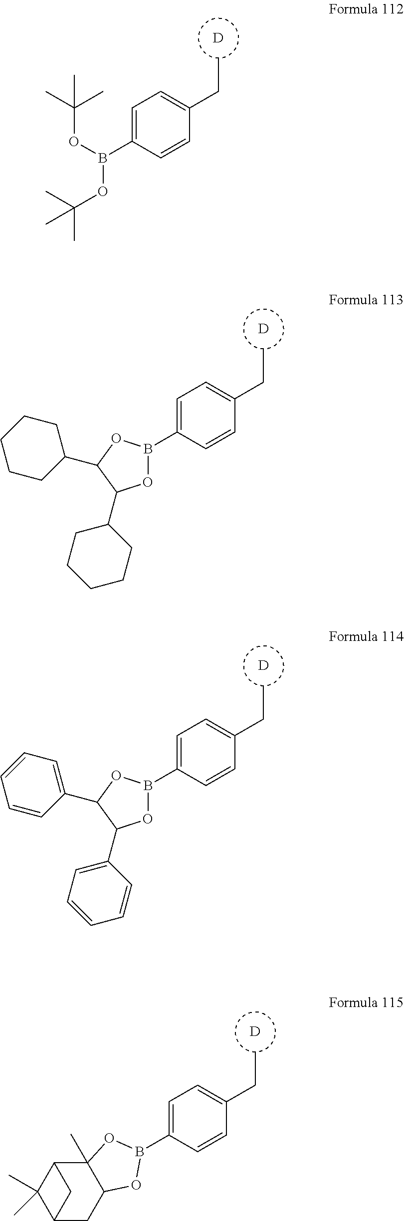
C1=C(B(OC(C)(C)C)OC(C)(C)C)C=CC(CC)=C1.[D].[D].C1=C(B2OC(C3CCCCC3)C(C3CCCCC3)O2)C=CC(CC)=C1.[D].C1=C(B2OC(C3=CC=CC=C3)C(C3=CC=CC=C3)O2)C=CC(CC)=C1.[D].C1=C(B2OC3CC4C(C)(C)C(C3(C)O2)C4)C=CC(CC)=C1
